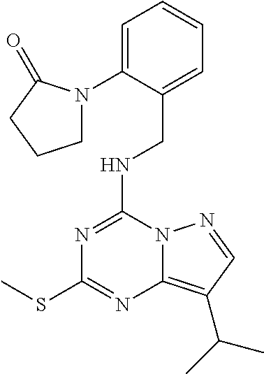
N(C1=NC(SC)=NC2=C(C(C)C)C=NN12)CC1=CC=CC=C1N1CCCC1=O
